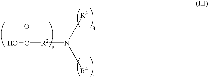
OC(=O)[R2]N([R3])[R4]
